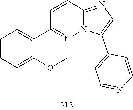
C12=NC=C(C3=CC=NC=C3)N1N=C(C1=CC=CC=C1OC)C=C2
